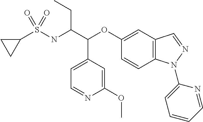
C1=NC(OC)=CC(C(C(NS(C2CC2)(=O)=O)CC)OC2=CC3=C(C=C2)N(C2=CC=CC=N2)N=C3)=C1
